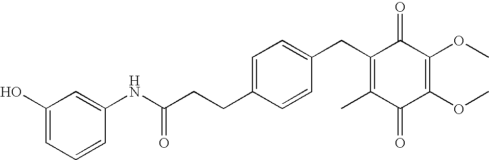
C1(=O)C(C)=C(CC2=CC=C(CCC(NC3=CC(O)=CC=C3)=O)C=C2)C(=O)C(OC)=C1OC
